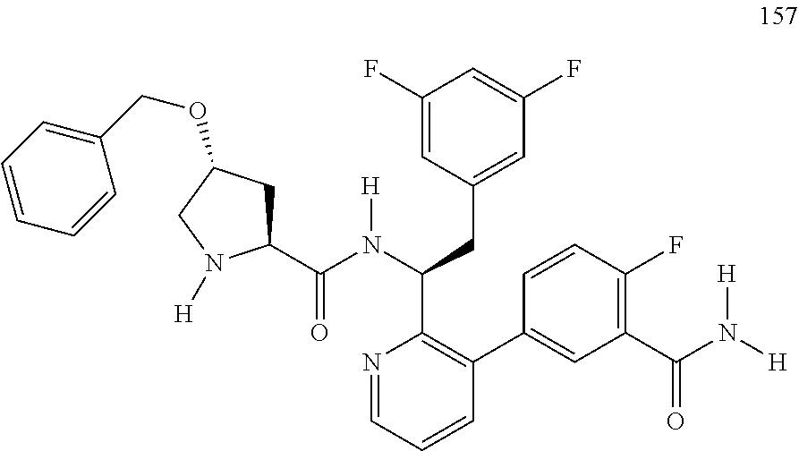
C1(F)=CC(CC(C2=C(C3=CC(C(N([H])[H])=O)=C(F)C=C3)C=CC=N2)N(C(=O)C2CC(OCC3=CC=CC=C3)CN2[H])[H])=CC(F)=C1
